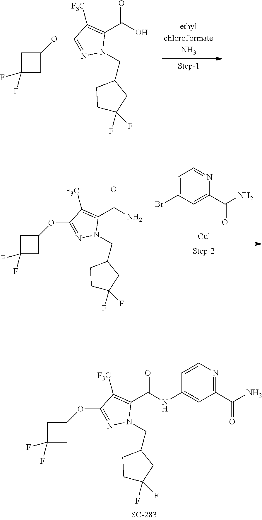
N(C(C1=C([F3C])C(OC2CC(F)(F)C2)=NN1CC1CCC(F)(F)C1)=O)C1=CC(C(N)=O)=NC=C1.OC(C1=C([F3C])C(OC2CC(F)(F)C2)=NN1CC1CCC(F)(F)C1)=O.C1=C(Br)C=C(C(N)=O)N=C1.NC(C1=C([F3C])C(OC2CC(F)(F)C2)=NN1CC1CCC(F)(F)C1)=O
